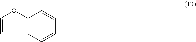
C1=CC2=C(O1)C=CC=C2
